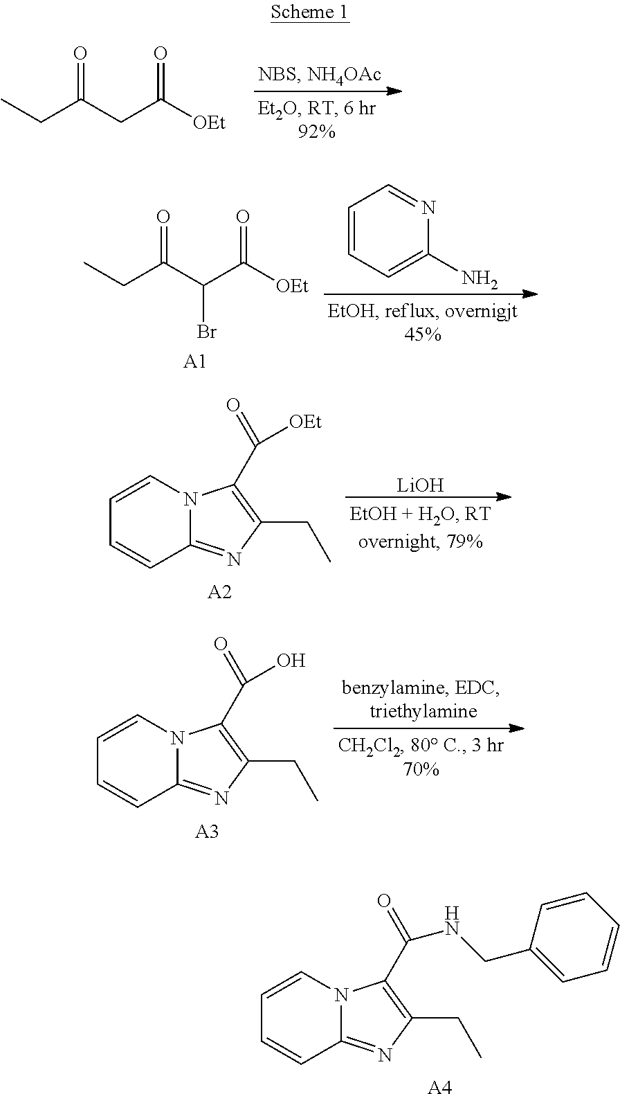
C(C(CC([OEt])=O)=O)C.C(C(C(C([OEt])=O)Br)=O)C.[A1].C1=CC=C(N)N=C1.C1=CN2C(=NC(CC)=C2C([OEt])=O)C=C1.[A2].[LiOH].C1=CN2C(=NC(CC)=C2C(O)=O)C=C1.[A3].C1=CN2C(=NC(CC)=C2C(=O)NCC2=CC=CC=C2)C=C1.[A4]
